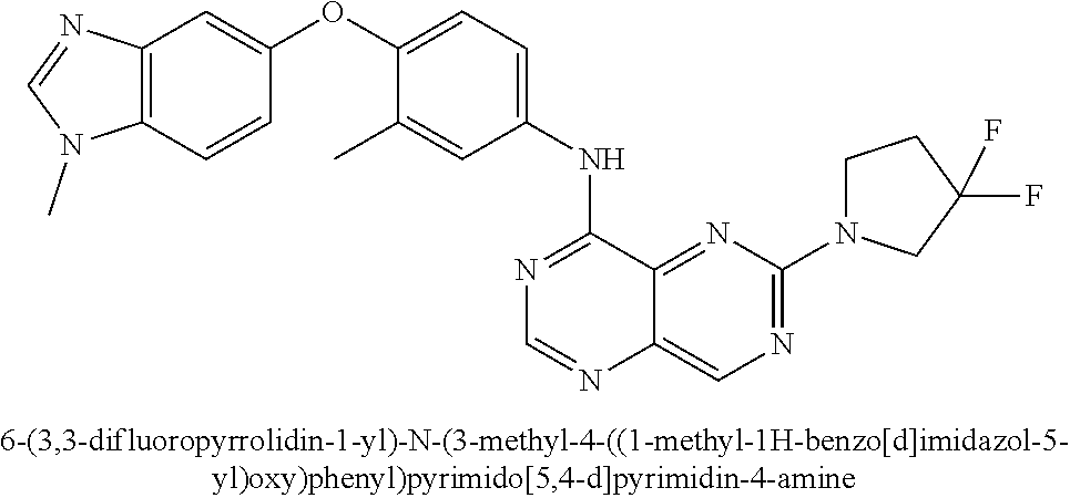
C1(OC2=CC=C(NC3=NC=NC4=CN=C(N5CCC(F)(F)C5)N=C34)C=C2C)=CC2=C(C=C1)N(C)C=N2
